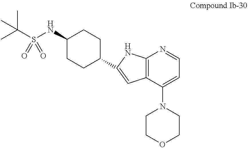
C1(NS(C(C)(C)C)(=O)=O)CCC(C2=CC3=C(N2)N=CC=C3N2CCOCC2)CC1
